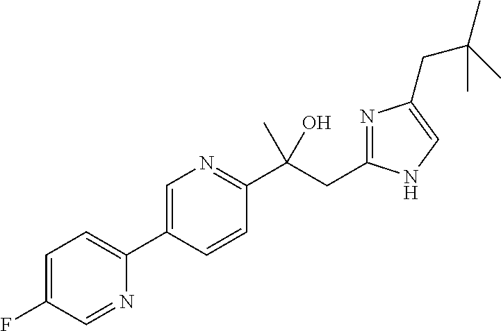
C1=C(C2=CC=C(F)C=N2)C=CC(C(CC2=NC(CC(C)(C)C)=CN2)(O)C)=N1
